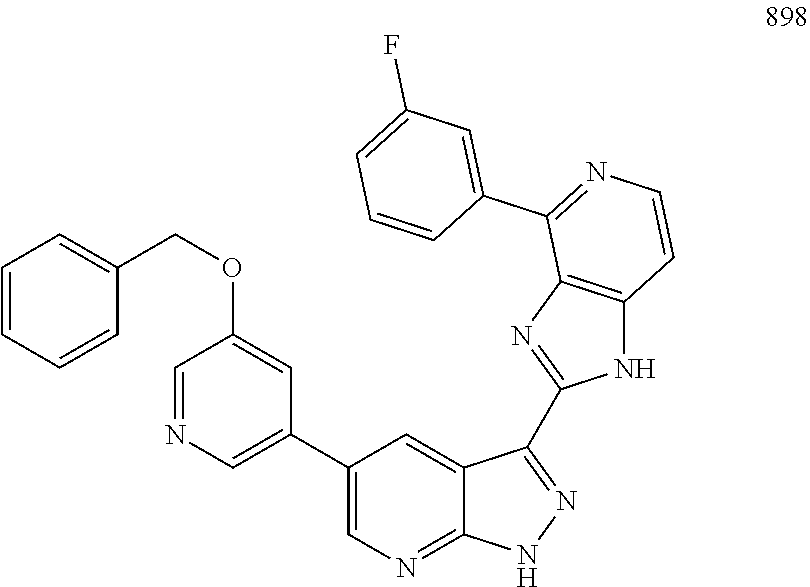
C1(C2=CN=CC(OCC3=CC=CC=C3)=C2)=CN=C2C(=C1)C(C1=NC3=C(N1)C=CN=C3C1=CC(F)=CC=C1)=NN2
